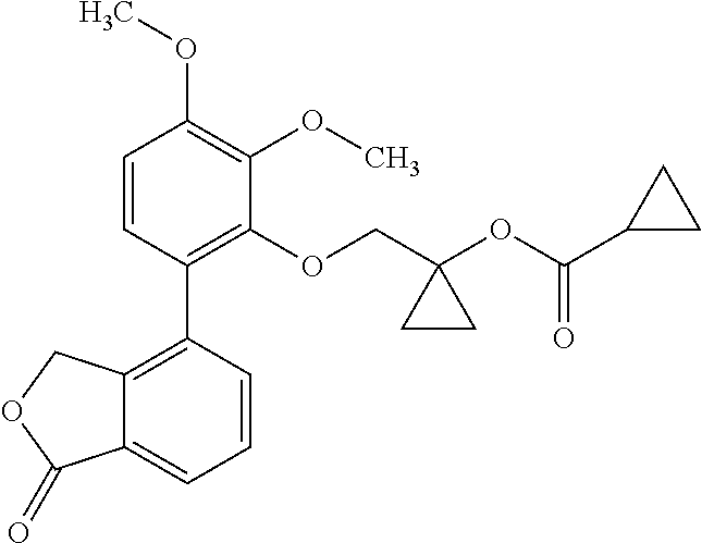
C1=CC(C2=C3C(=CC=C2)C(=O)OC3)=C(OCC2(OC(C3CC3)=O)CC2)C(OC)=C1OC
